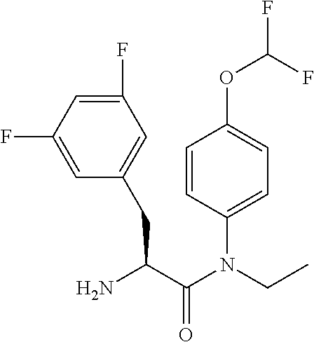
C1=CC(N(C(C(N)CC2=CC(F)=CC(F)=C2)=O)CC)=CC=C1OC(F)F
